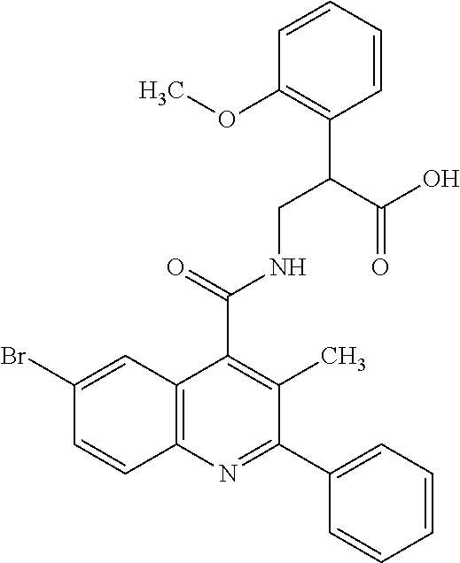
C1(OC)=C(C(CNC(C2=C(C)C(C3=CC=CC=C3)=NC3=C2C=C(Br)C=C3)=O)C(O)=O)C=CC=C1
